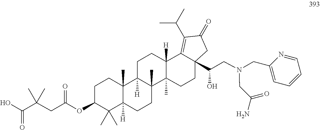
C1(CN(CC(O)C23CCC4(C)C([H])(C2=C(C(C)C)C(=O)C3)CCC2([H])C4(C)CCC3([H])C2(C)CCC(OC(CC(C(O)=O)(C)C)=O)C3(C)C)CC(N)=O)=CC=CC=N1
